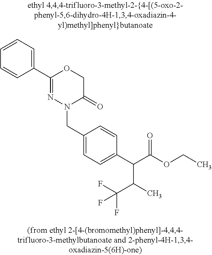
C1=CC=C(C2=NN(CC3=CC=C(C(C(OCC)=O)C(C)C(F)(F)F)C=C3)C(=O)CO2)C=C1
